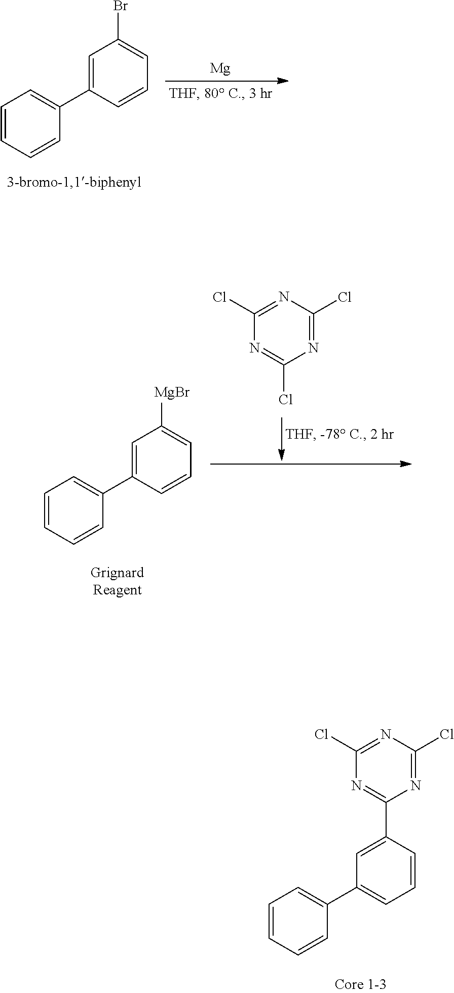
C1=C(C2=CC=CC=C2)C=CC=C1Br.[Mg].C1(Cl)=NC(Cl)=NC(Cl)=N1.C1=C(C2=CC=CC=C2)C=CC=C1[MgBr].C1(Cl)=NC(Cl)=NC(C2=CC(C3=CC=CC=C3)=CC=C2)=N1
